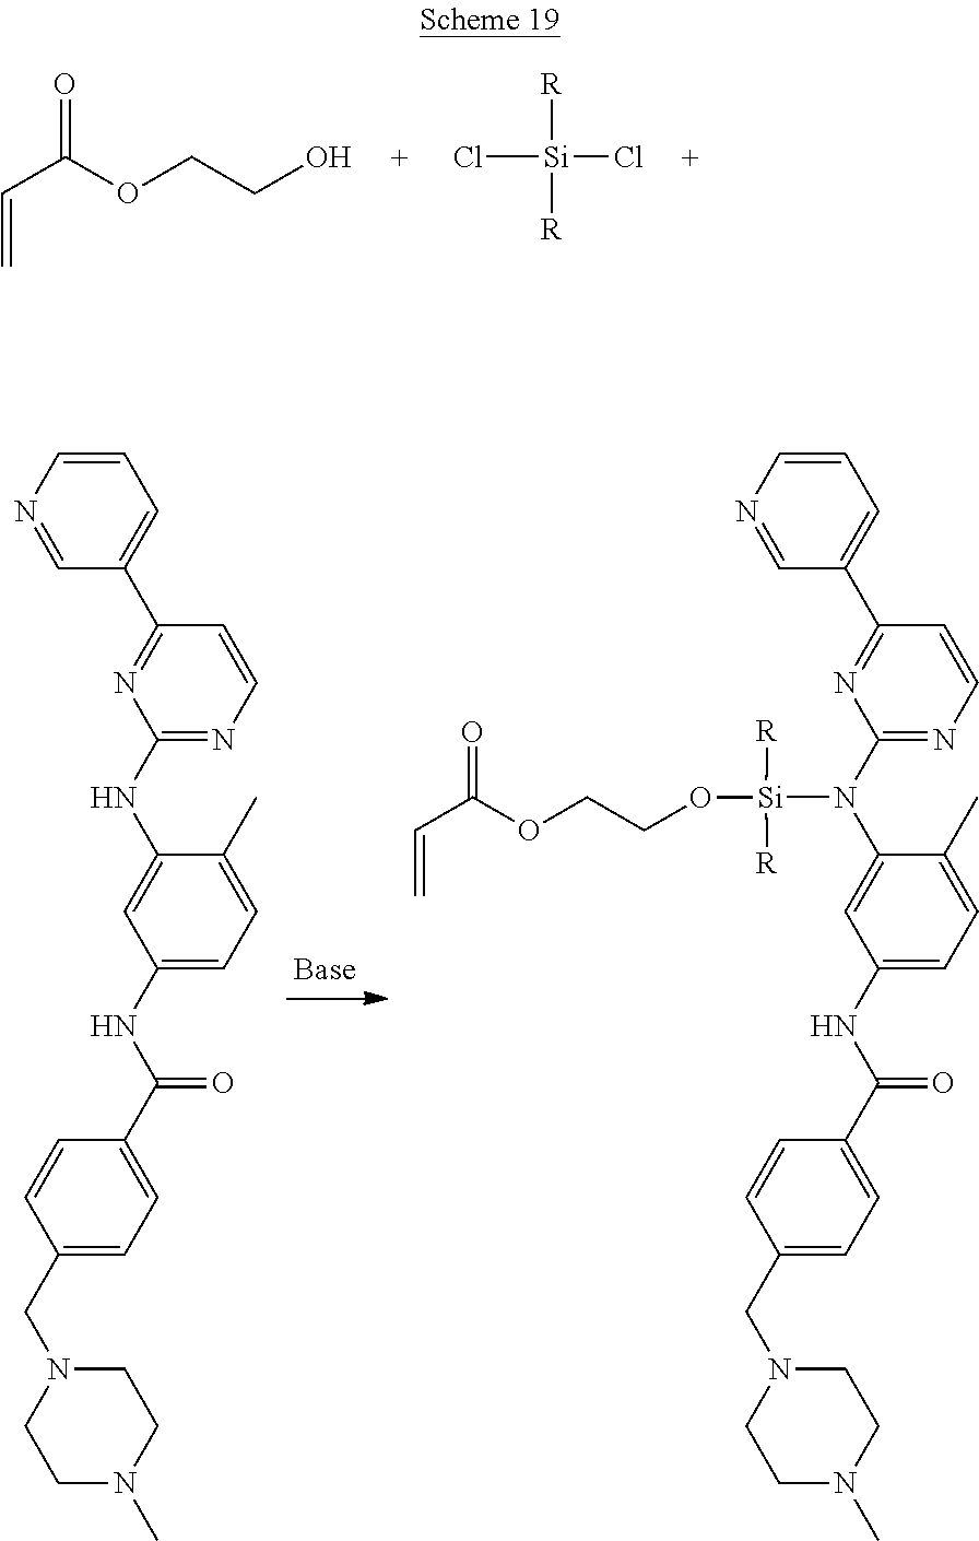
C=CC(OCCO)=O.[R][Si](Cl)([R])Cl.N1=CC(C2=NC(NC3=CC(NC(=O)C4=CC=C(CN5CCN(C)CC5)C=C4)=CC=C3C)=NC=C2)=CC=C1.N1=CC(C2=NC(N(C3=CC(NC(=O)C4=CC=C(CN5CCN(C)CC5)C=C4)=CC=C3C)[Si](OCCOC(C=C)=O)([R])[R])=NC=C2)=CC=C1
